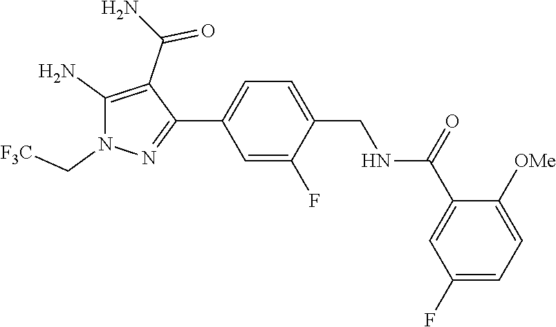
C1(C2=CC=C(CNC(C3=CC(F)=CC=C3[OMe])=O)C(F)=C2)=NN(C[F3C])C(N)=C1C(N)=O
